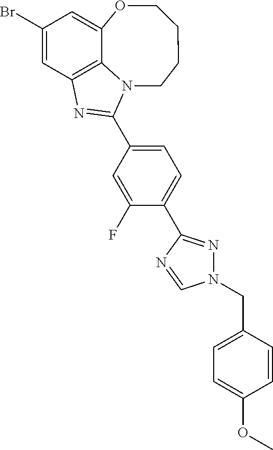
C1(Br)=CC2=C3C(=C1)OCCCCN3C(C1=CC=C(C3=NN(CC4=CC=C(OC)C=C4)C=N3)C(F)=C1)=N2
